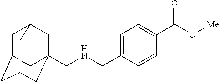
C(NCC1=CC=C(C(O[Me])=O)C=C1)C12CC3CC(CC(C1)C3)C2
